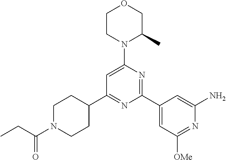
C1(C2=NC(C3=CC([OMe])=NC(N)=C3)=NC(N3C(C)COCC3)=C2)CCN(C(CC)=O)CC1
